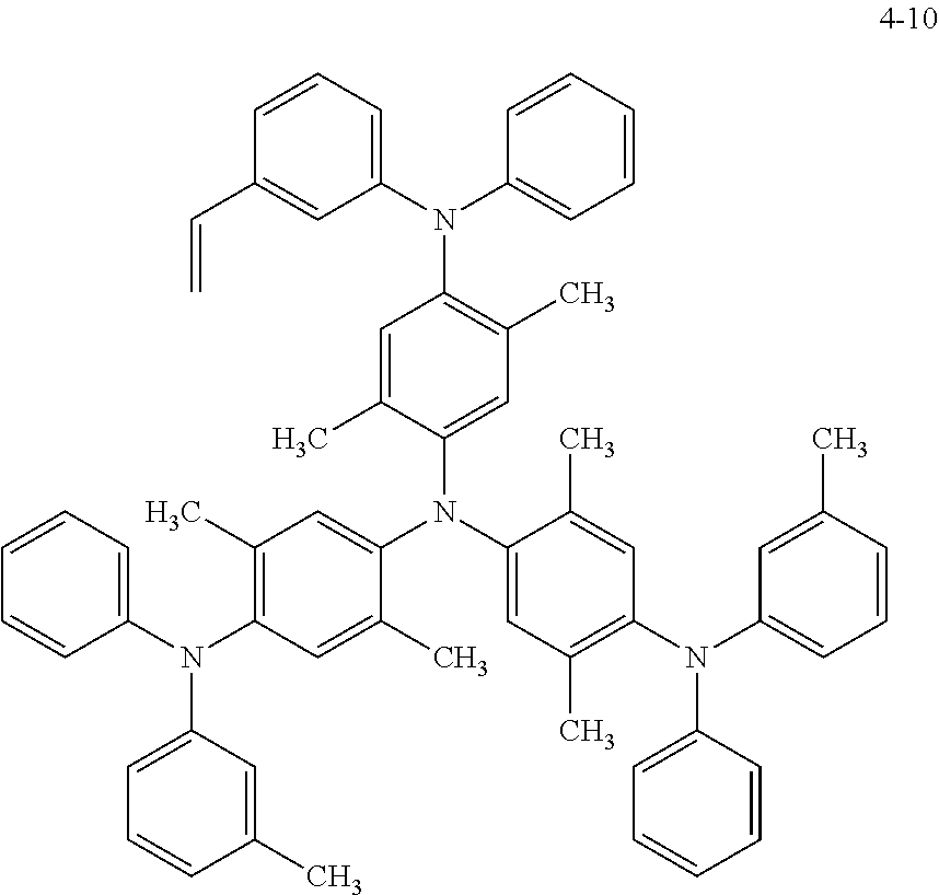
C1=C(N(C2=C(C)C=C(N(C3=CC(C)=C(N(C4=CC=CC=C4)C4=CC=CC(C)=C4)C=C3C)C3=CC(C)=C(N(C4=CC=CC(C)=C4)C4=CC=CC=C4)C=C3C)C(C)=C2)C2=CC=CC=C2)C=C(C=C)C=C1
